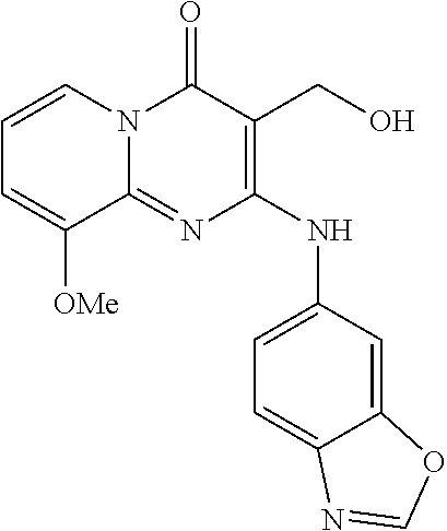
C1=CN2C(=NC(NC3=CC=C4C(=C3)OC=N4)=C(CO)C2=O)C([OMe])=C1
